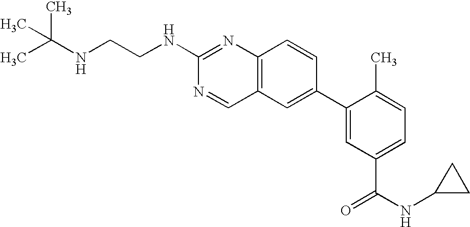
C12=C(C=C(C3=CC(C(NC4CC4)=O)=CC=C3C)C=C1)C=NC(NCCNC(C)(C)C)=N2
